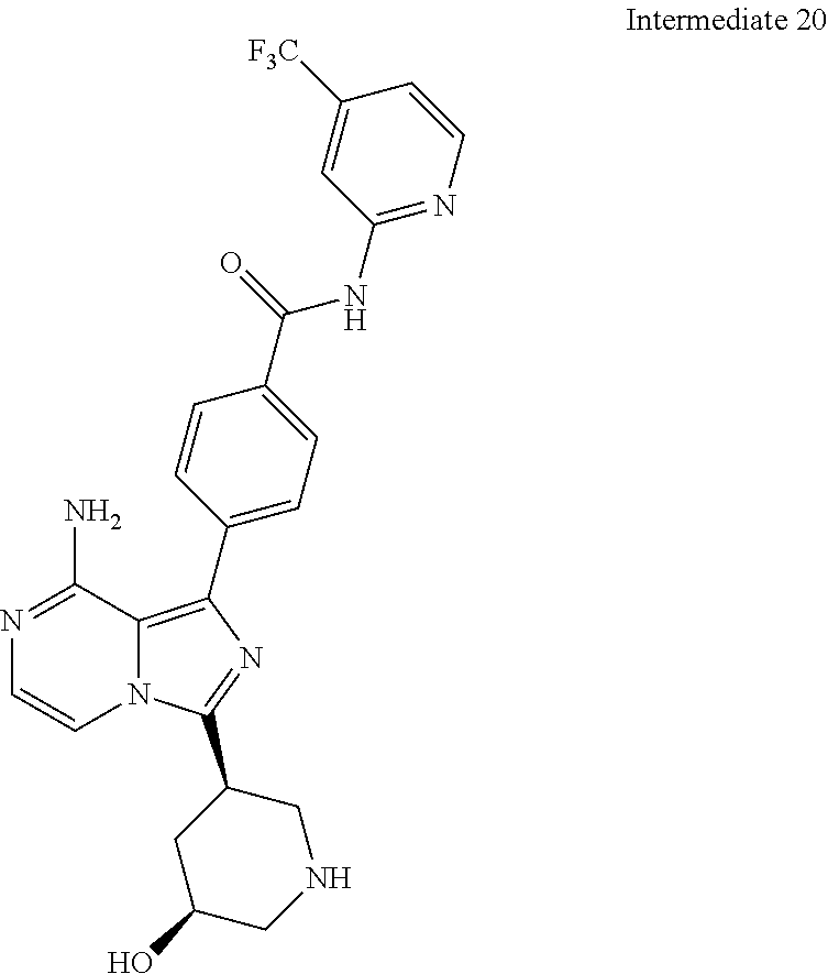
N12C(=C(C3=CC=C(C(=O)NC4=NC=CC([F3C])=C4)C=C3)N=C1C1CC(O)CNC1)C(N)=NC=C2
